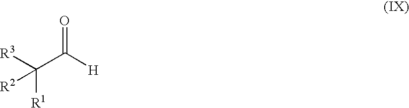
[R3]C(C([H])=O)([R1])[R2]
